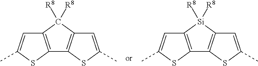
C12=C(C([R8])([R8])C3=C1SC(C)=C3)C=C(C)S2.C12=C([Si]([R8])([R8])C3=C1SC(C)=C3)C=C(C)S2
